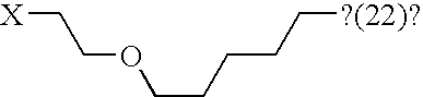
[X]CCOCCCCC[?(22)?]
